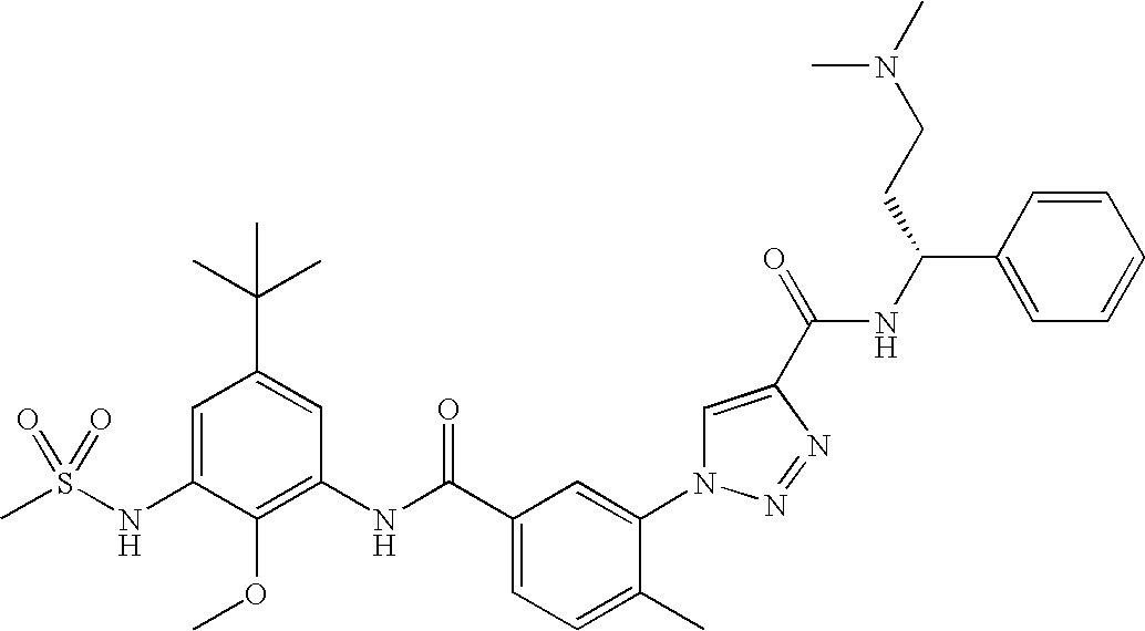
CS(NC1=CC(C(C)(C)C)=CC(NC(C2=CC=C(C)C(N3C=C(C(=O)NC(C4=CC=CC=C4)CCN(C)C)N=N3)=C2)=O)=C1OC)(=O)=O
